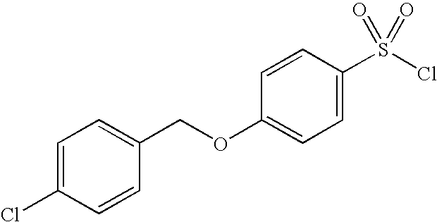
C1=C(Cl)C=CC(COC2=CC=C(S(Cl)(=O)=O)C=C2)=C1
